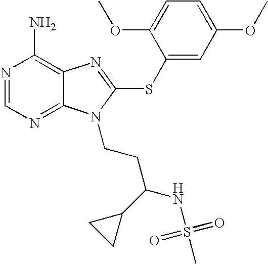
N1=CN=C2C(=C1N)N=C(SC1=CC(OC)=CC=C1OC)N2CCC(NS(C)(=O)=O)C1CC1
